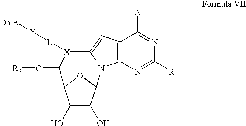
C1(O)C(O)C2OC1C(O[R3])[X]([L][Y][DYE])C1=CC3=C(N=C([R])N=C3[A])N21
